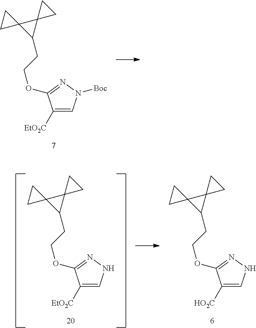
C1([EtO2C])=CN([Boc])N=C1OCCC1C2(C13CC3)CC2.C1([EtO2C])=CNN=C1OCCC1C2(C13CC3)CC2.C1([HO2C])=CNN=C1OCCC1C2(C13CC3)CC2
